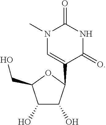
N1(C)C=C(C2C(O)C(O)C(CO)O2)C(=O)NC1=O
